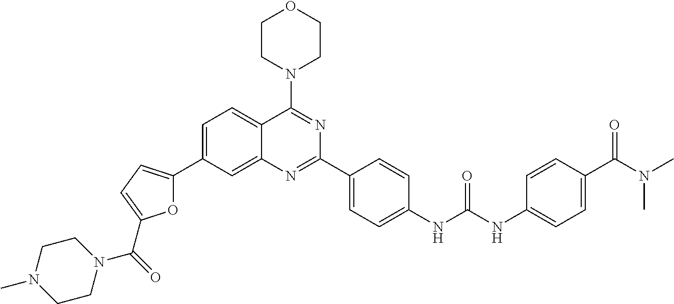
C1=C(C2=CC=C(C(=O)N3CCN(C)CC3)O2)C=C2C(=C1)C(N1CCOCC1)=NC(C1=CC=C(NC(NC3=CC=C(C(N(C)C)=O)C=C3)=O)C=C1)=N2
